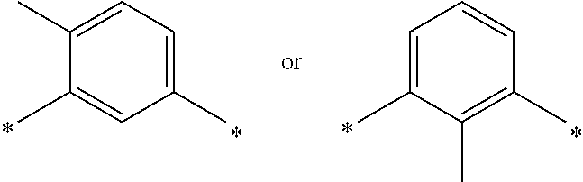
C1(C)=CC=CC(C)=C1C.C1(C)=CC(C)=CC=C1C
